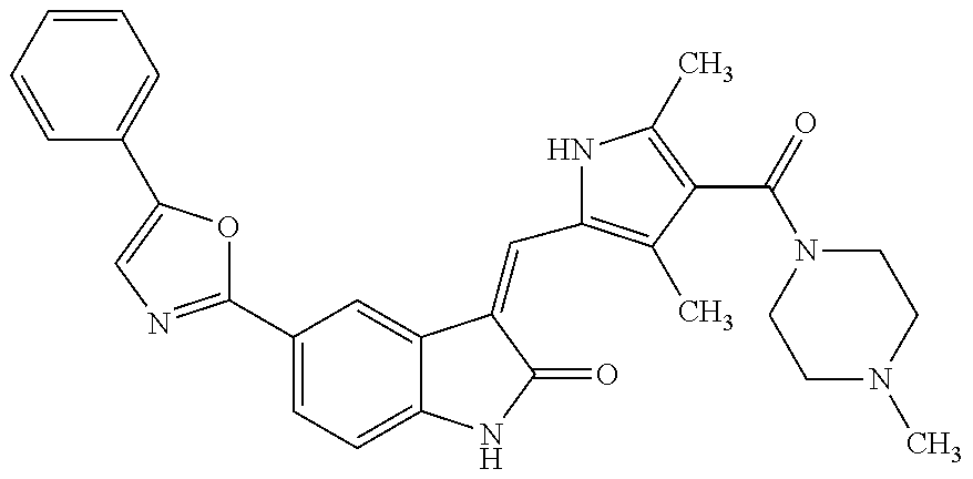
C1(C2=NC=C(C3=CC=CC=C3)O2)=CC=C2C(=C1)C(=CC1=C(C)C(C(=O)N3CCN(C)CC3)=C(C)N1)C(=O)N2
